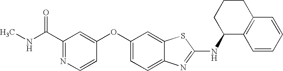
N1=C(C(=O)NC)C=C(OC2=CC=C3C(=C2)SC(NC2C4=C(CCC2)C=CC=C4)=N3)C=C1
